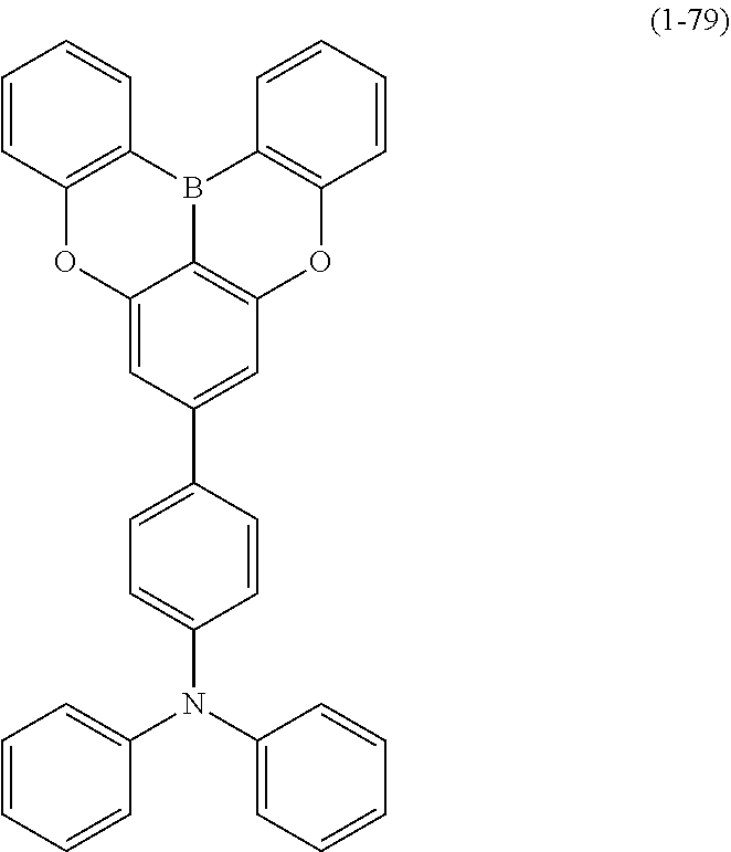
C12=C(B3C4=C(C=C(C5=CC=C(N(C6=CC=CC=C6)C6=CC=CC=C6)C=C5)C=C4O1)OC1=C3C=CC=C1)C=CC=C2
